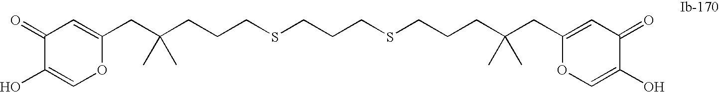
C1(CC(CCCSCCCSCCCC(CC2=CC(=O)C(O)=CO2)(C)C)(C)C)=CC(=O)C(O)=CO1
